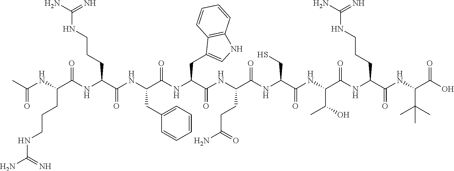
C(NCCCC(C(NC(C(NC(C(NC(C(=O)NC(C(NC(C(NC(C(NC(CCCNC(N)=N)C(NC(C(O)=O)C(C)(C)C)=O)=O)C(C)O)=O)CS)=O)CCC(N)=O)CC1=CNC2=C1C=CC=C2)=O)CC1=CC=CC=C1)=O)CCCNC(N)=N)=O)NC(C)=O)(=N)N
